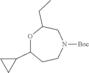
O1C(C2CC2)CCN([Boc])CC1CC
